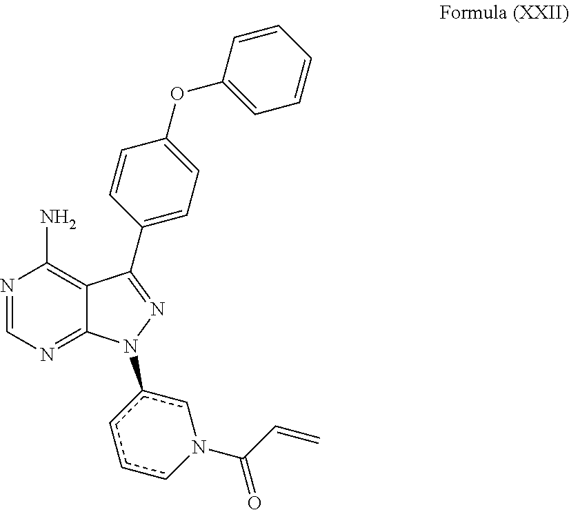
N1=CN=C2C(=C1N)C(C1=CC=C(OC3=CC=CC=C3)C=C1)=NN2c1cccN(C(=O)C=C)c1
